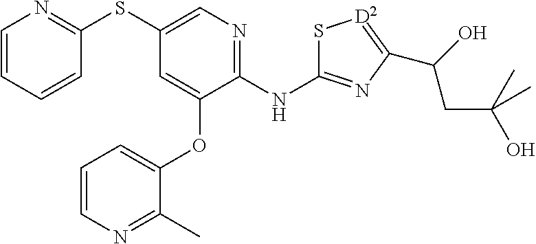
S(C1=CN=C(NC2=NC(C(O)CC(O)(C)C)=[D2]S2)C(OC2=CC=CN=C2C)=C1)C1=NC=CC=C1
